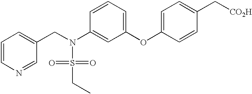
C1=CN=CC(CN(S(=O)(=O)CC)C2=CC(OC3=CC=C(C[CO2H])C=C3)=CC=C2)=C1
